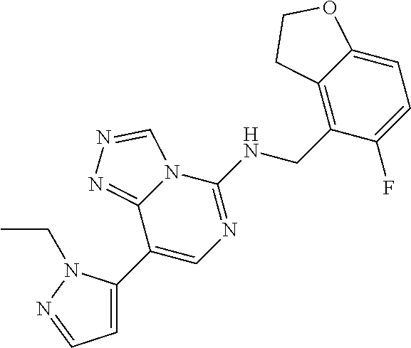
C1(C2=CC=NN2CC)=CN=C(NCC2=C3C(=CC=C2F)OCC3)N2C1=NN=C2
